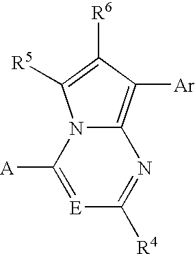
[E]1=C([A])N2C(=C([Ar])C([R6])=C2[R5])N=C1[R4]
